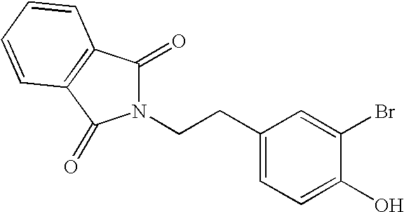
C1(CCN2C(=O)C3=C(C2=O)C=CC=C3)=CC=C(O)C(Br)=C1
